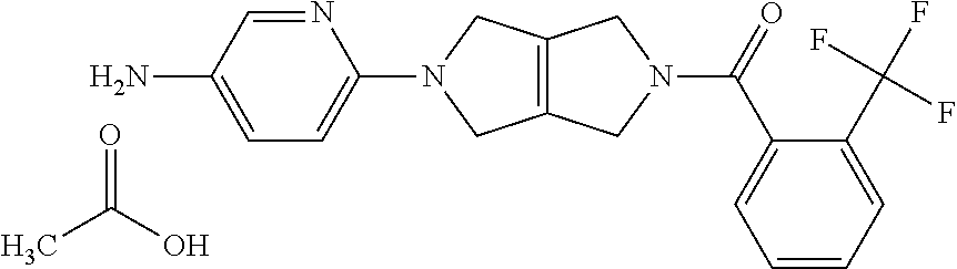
C1=C(N)C=NC(N2CC3=C(C2)CN(C(=O)C2=CC=CC=C2C(F)(F)F)C3)=C1.CC(O)=O
